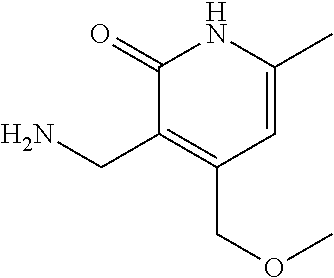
C1=C(C)NC(=O)C(CN)=C1COC
